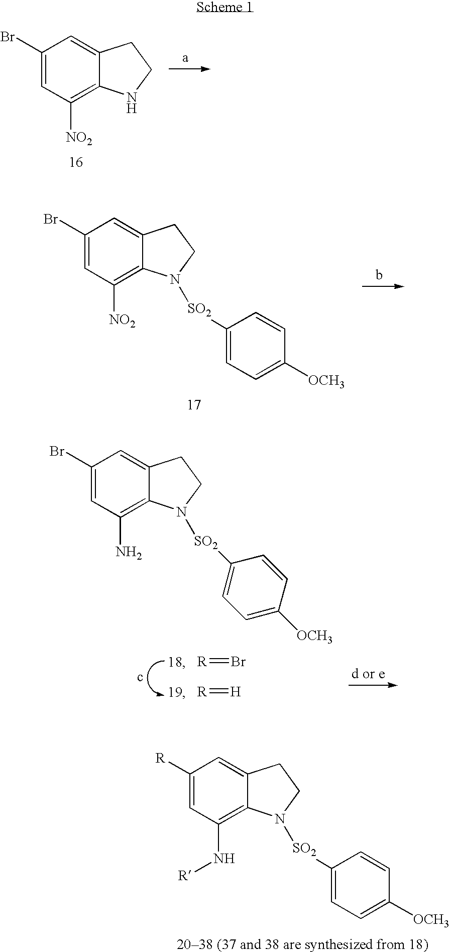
C1(Br)=CC([NO2])=C2C(=C1)CCN2.C1(Br)=CC([NO2])=C2C(=C1)CCN2[SO2]C1=CC=C([OCH3])C=C1.[R]=Br.[R]=[H].C1(Br)=CC(N)=C2C(=C1)CCN2[SO2]C1=CC=C([OCH3])C=C1.C1([R])=CC(N[R])=C2C(=C1)CCN2[SO2]C1=CC=C([OCH3])C=C1
